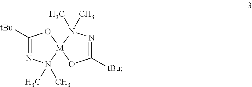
C1([tBu])=NN(C)(C)[M]2(O1)OC([tBu])=NN2(C)C
